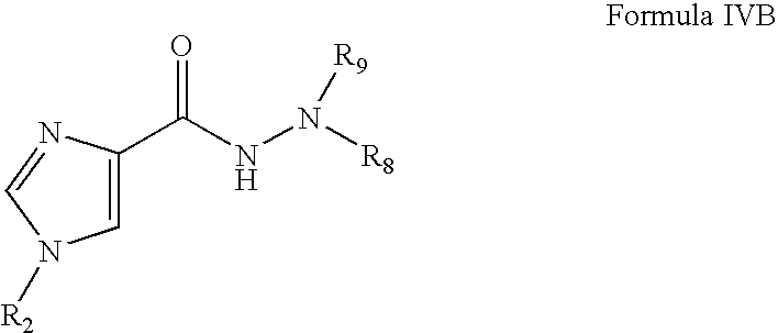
C1=C(C(NN([R8])[R9])=O)N=CN1[R2]
